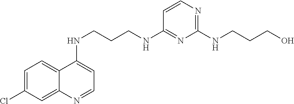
C1=C(Cl)C=C2C(=C1)C(NCCCNC1=NC(NCCCO)=NC=C1)=CC=N2
